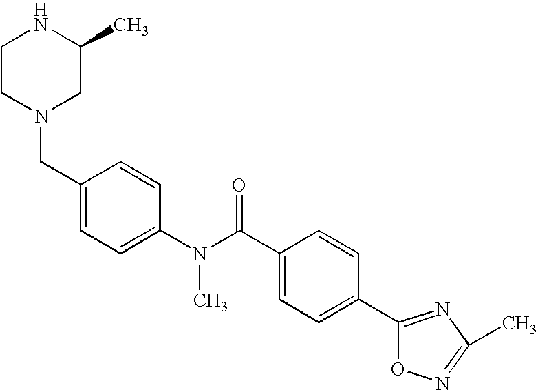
C1CN(CC2=CC=C(N(C(C3=CC=C(C4=NC(C)=NO4)C=C3)=O)C)C=C2)CC(C)N1
